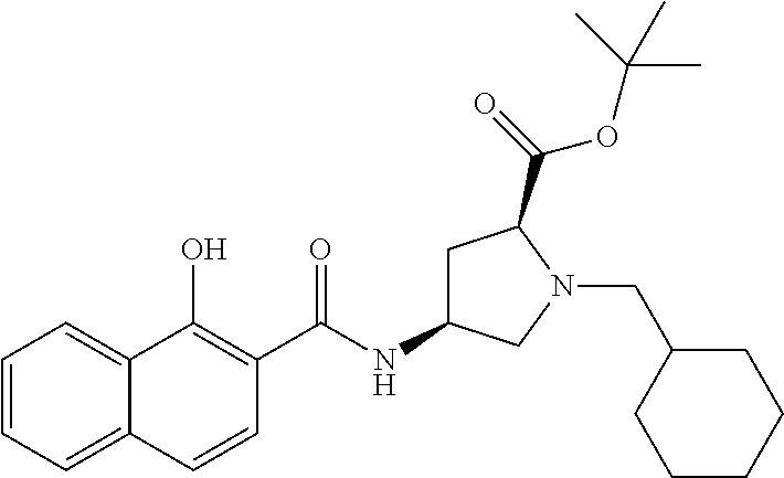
C1=CC=C2C(=C1)C(O)=C(C(NC1CC(C(=O)OC(C)(C)C)N(CC3CCCCC3)C1)=O)C=C2
